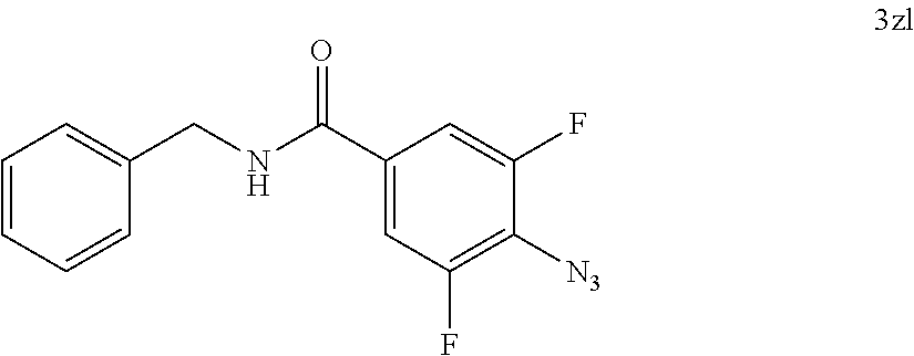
C1=CC=CC(CNC(C2=CC(F)=C([N3])C(F)=C2)=O)=C1
